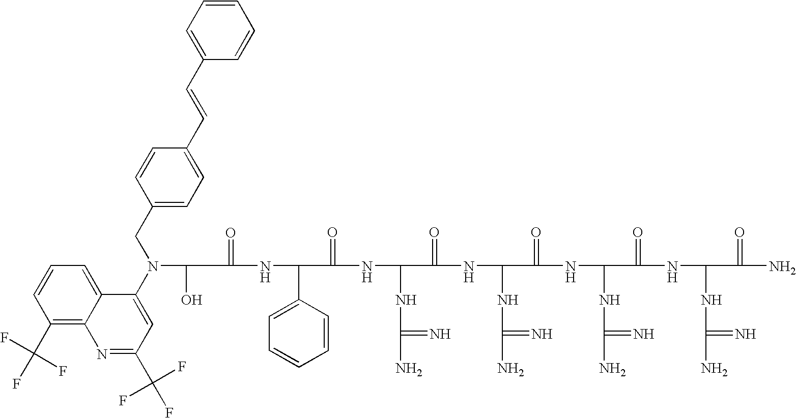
C(=O)(NC(C1=CC=CC=C1)C(=O)NC(NC(N)=N)C(=O)NC(NC(N)=N)C(=O)NC(NC(N)=N)C(=O)NC(NC(N)=N)C(=O)N)C(O)N(C1=CC(C(F)(F)F)=NC2=C(C(F)(F)F)C=CC=C12)CC1=CC=C(C=CC2=CC=CC=C2)C=C1
